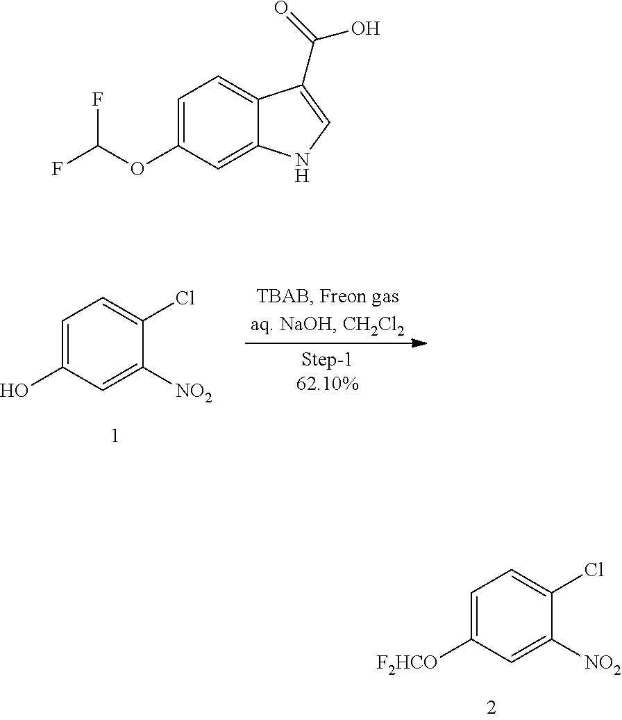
C1=C([F2HCO])C=C([NO2])C(Cl)=C1.C1=C(O)C=C([NO2])C(Cl)=C1.C1=C(OC(F)F)C=C2C(=C1)C(C(=O)O)=CN2
